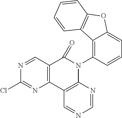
C12=C(C3=C(N(C4=C5C(=CC=C4)OC4=C5C=CC=C4)C1=O)N=CN=C3)N=C(Cl)N=C2
